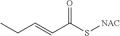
C(C(S[NAC])=O)=CCC
